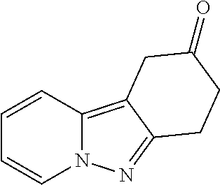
C1=CC2=C3C(=NN2C=C1)CCC(=O)C3
